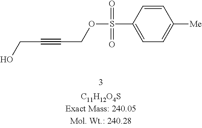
O(CC#CCO)S(C1=CC=C([Me])C=C1)(=O)=O
